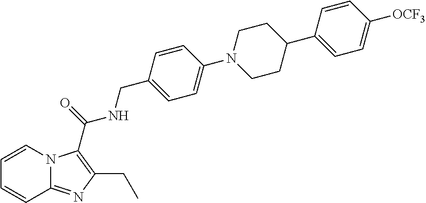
C1=CC=CN2C1=NC(CC)=C2C(NCC1=CC=C(N2CCC(C3=CC=C([OCF3])C=C3)CC2)C=C1)=O
